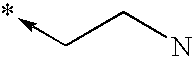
C(->*)CN
